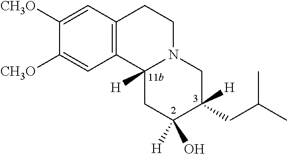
C1=C([CH3O])C([CH3O])=CC2=C1CCN1C2([H])CC([H])(O)C(CC(C)C)([H])C1
